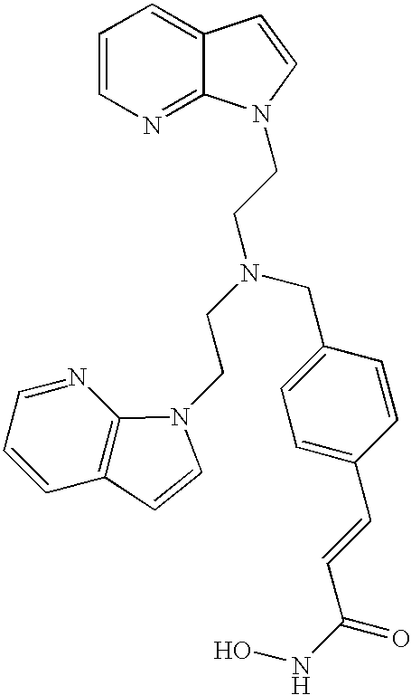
C(CN(CCN1C2=NC=CC=C2C=C1)CC1=CC=C(C=CC(NO)=O)C=C1)N1C2=C(C=CC=N2)C=C1
